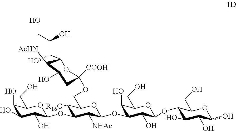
C1(O)C(O)C(O)C(OC2C([R16O])C(COC3([COOH])OC(C(C(CO)O)O)C([AcHN])C(O)C3)OC(OC3C(O)C(CO)OC(OC4C(O)C(O)C(O)OC4CO)C3O)C2[NHAc])OC1CO
